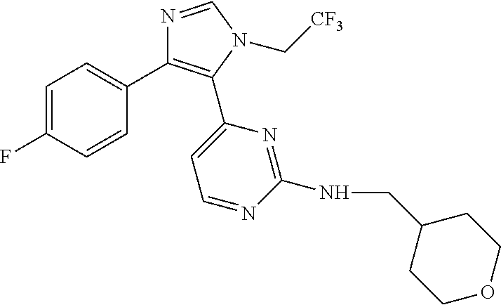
C1=C(F)C=CC(C2=C(C3=CC=NC(NCC4CCOCC4)=N3)N(C[CF3])C=N2)=C1
